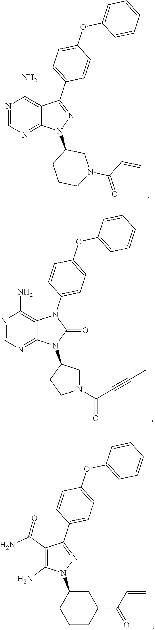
N1=CN=C2C(=C1N)C(C1=CC=C(OC3=CC=CC=C3)C=C1)=NN2C1CCCN(C(=O)C=C)C1.N1=CN=C2C(=C1N)N(C1=CC=C(OC3=CC=CC=C3)C=C1)C(=O)N2C1CCN(C(C#CC)=O)C1.C1(N)=C(C(N)=O)C(C2=CC=C(OC3=CC=CC=C3)C=C2)=NN1C1CCCC(C(C=C)=O)C1
